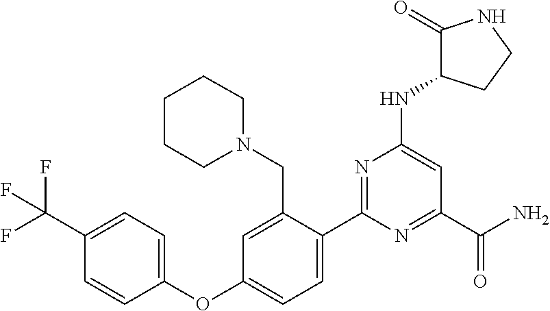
C1(C2=CC=C(OC3=CC=C(C(F)(F)F)C=C3)C=C2CN2CCCCC2)=NC(NC2C(=O)NCC2)=CC(C(N)=O)=N1
